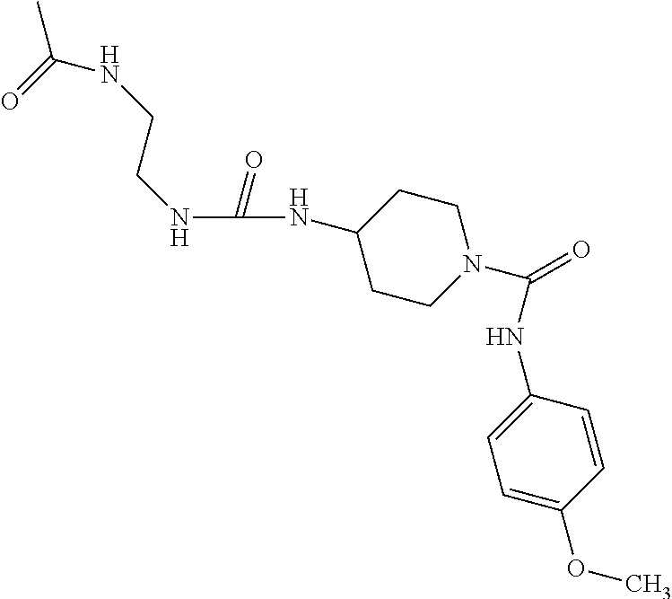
CC(=O)NCCNC(=O)NC1CCN(C(=O)NC2=CC=C(OC)C=C2)CC1
